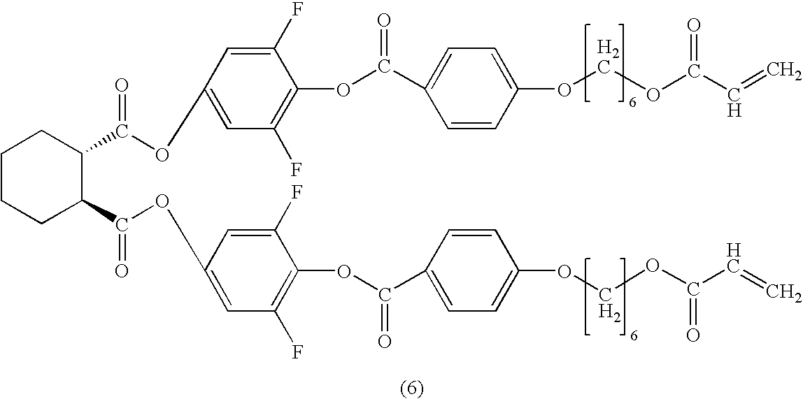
C1CCC(C(OC2=CC(F)=C(OC(=O)C3=CC=C(OCOC(=O)C=C)C=C3)C(F)=C2)=O)C(C(OC2=CC(F)=C(OC(=O)C3=CC=C(OCOC(C=C)=O)C=C3)C(F)=C2)=O)C1
